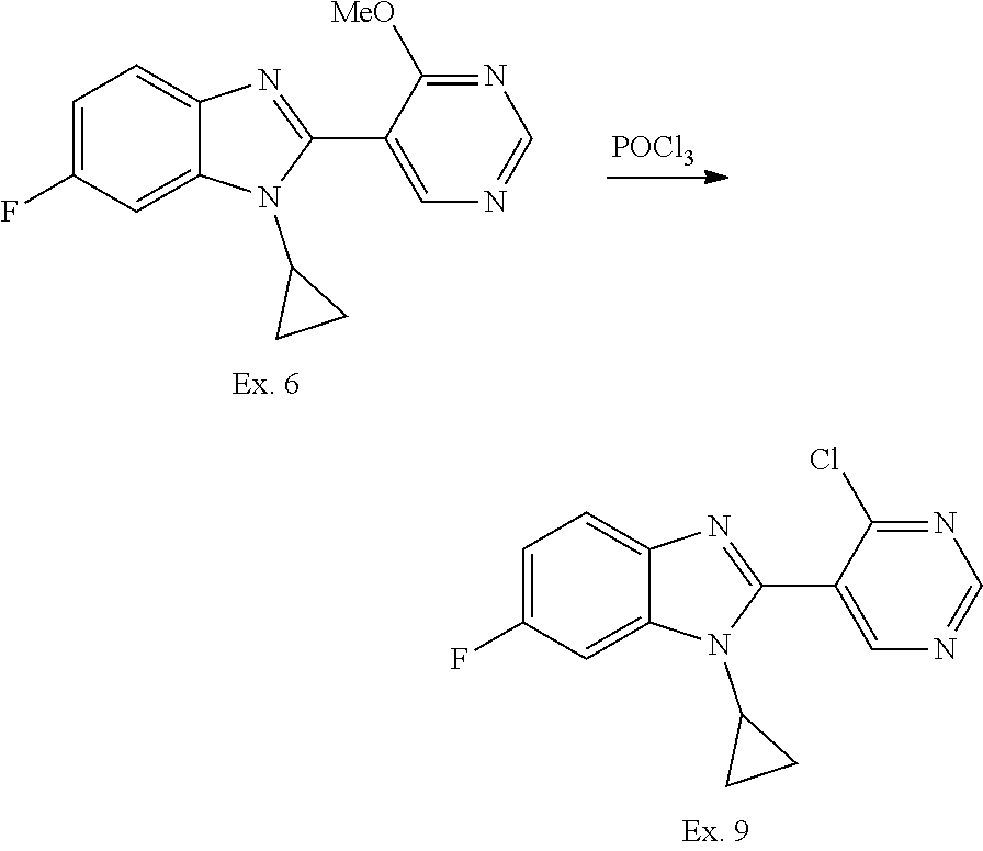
C1=NC=C(C2=NC3=CC=C(F)C=C3N2C2CC2)C(Cl)=N1.C1=NC=C(C2=NC3=CC=C(F)C=C3N2C2CC2)C([MeO])=N1.[POCl3]
